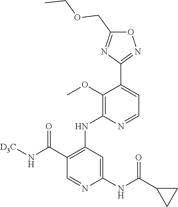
O1C(COCC)=NC(C2=CC=NC(NC3=C(C(N[D3C])=O)C=NC(NC(C4CC4)=O)=C3)=C2OC)=N1
